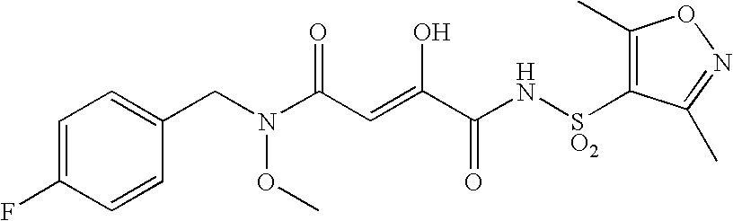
N(CC1=CC=C(F)C=C1)(OC)C(C=C(O)C(N[SO2]C1=C(C)ON=C1C)=O)=O
